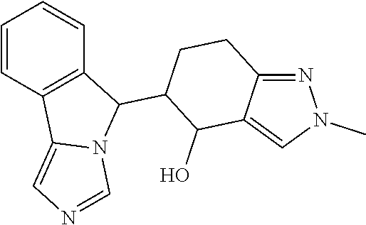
N1=C2C(=CN1C)C(O)C(C1C3=C(C4=CN=CN14)C=CC=C3)CC2
